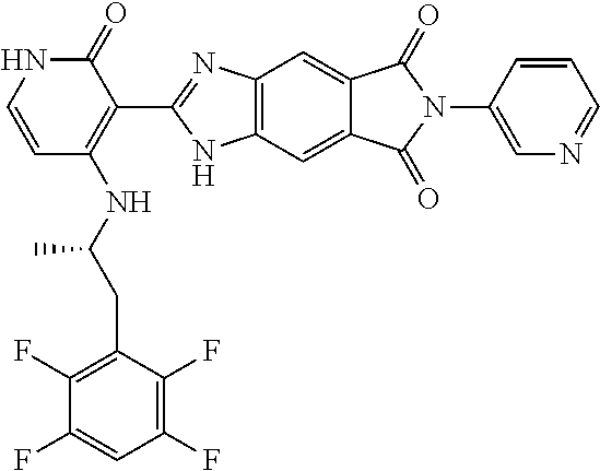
C1=CNC(=O)C(C2=NC3=C(N2)C=C2C(=C3)C(=O)N(C3=CN=CC=C3)C2=O)=C1NC(CC1=C(F)C(F)=CC(F)=C1F)C
